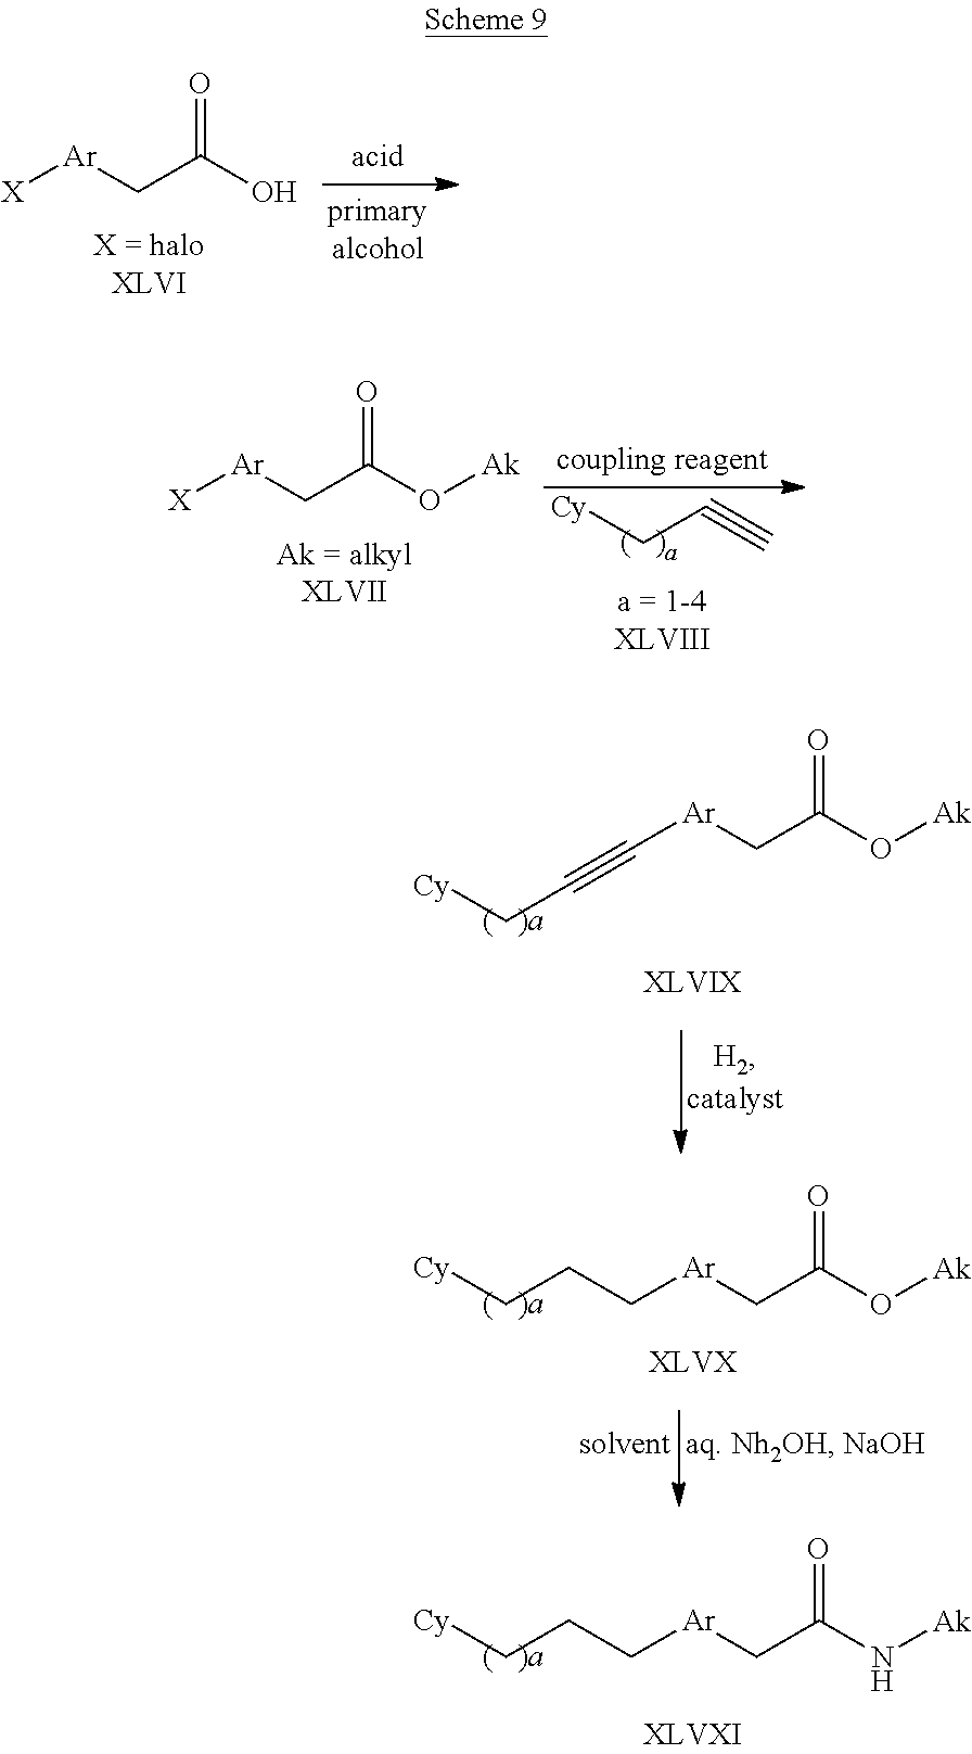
C([Ar]CC(O[Ak])=O)#CC[Cy].C([Ar]CC(O[Ak])=O)CC[Cy].C([Ar]CC(N[Ak])=O)CC[Cy].[X][Ar]CC(O)=O.[X][Ar]CC(O[Ak])=O.[Cy]CC#C
